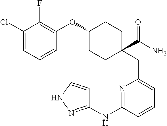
C1(OC2=C(F)C(Cl)=CC=C2)CCC(C(N)=O)(CC2=CC=CC(NC3=NNC=C3)=N2)CC1
